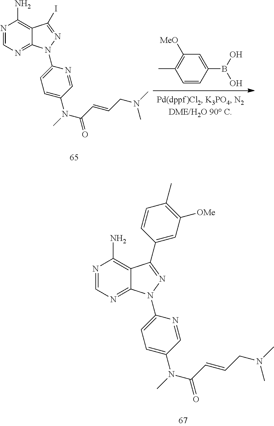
N1=CN=C2C(=C1N)C(C1=CC([OMe])=C(C)C=C1)=NN2C1=CC=C(N(C)C(C=CCN(C)C)=O)C=N1.N1=CN=C2C(=C1N)C(I)=NN2C1=CC=C(N(C)C(C=CCN(C)C)=O)C=N1.C1=CC(B(O)O)=CC([MeO])=C1C
